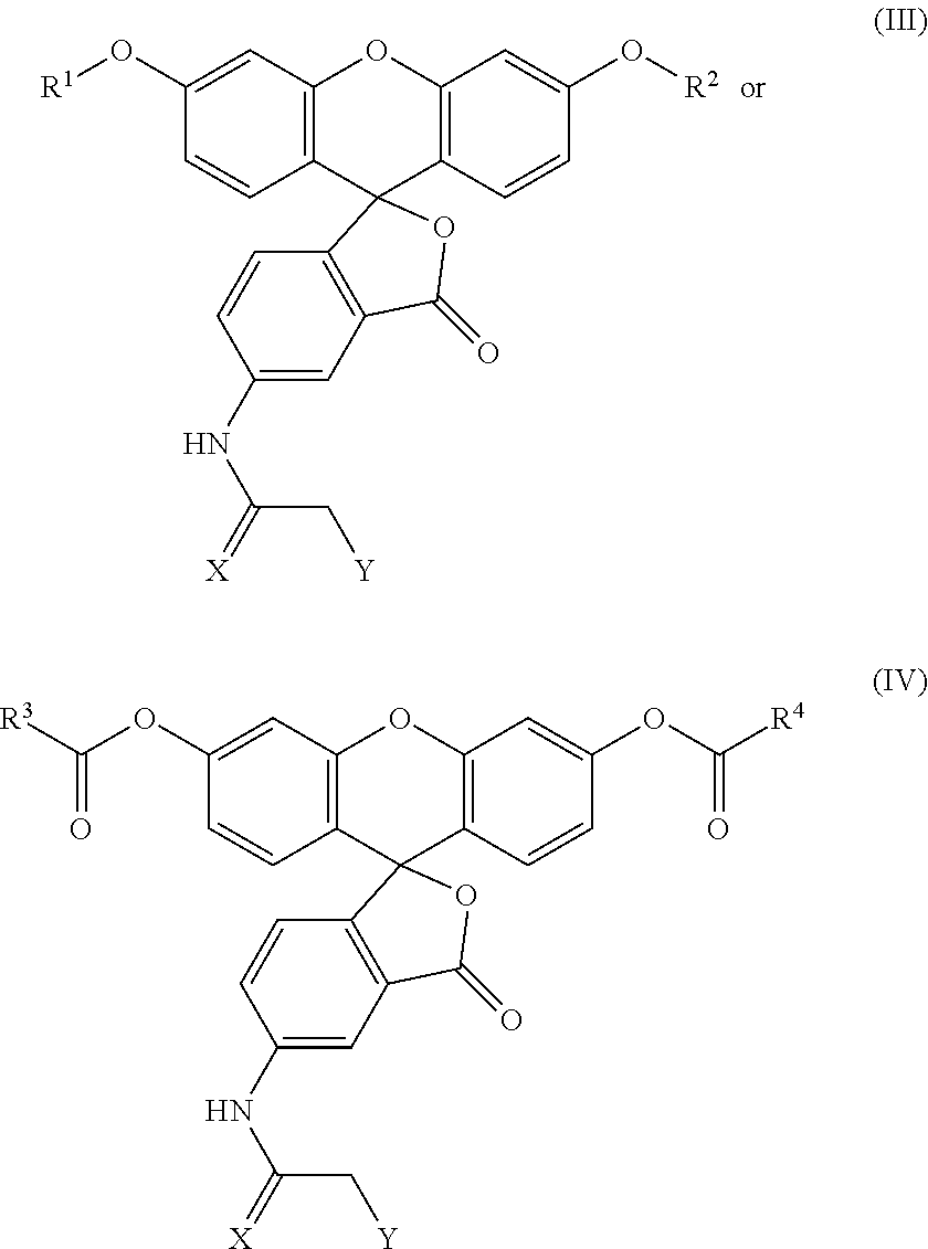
O([R1])C1=CC2=C(C=C1)C1(C3=C(O2)C=C(O[R2])C=C3)C2=C(C=C(NC(C[Y])=[X])C=C2)C(=O)O1.O(C([R3])=O)C1=CC2=C(C=C1)C1(C3=C(O2)C=C(OC(=O)[R4])C=C3)C2=C(C=C(NC(C[Y])=[X])C=C2)C(=O)O1
